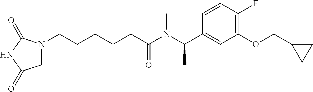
N1(CCCCCC(N(C(C2=CC(OCC3CC3)=C(F)C=C2)C)C)=O)CC(=O)NC1=O
